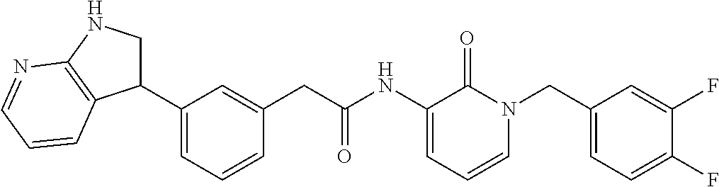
C1(C2=CC=CC(CC(=O)NC3=CC=CN(CC4=CC=C(F)C(F)=C4)C3=O)=C2)CNC2=C1C=CC=N2
